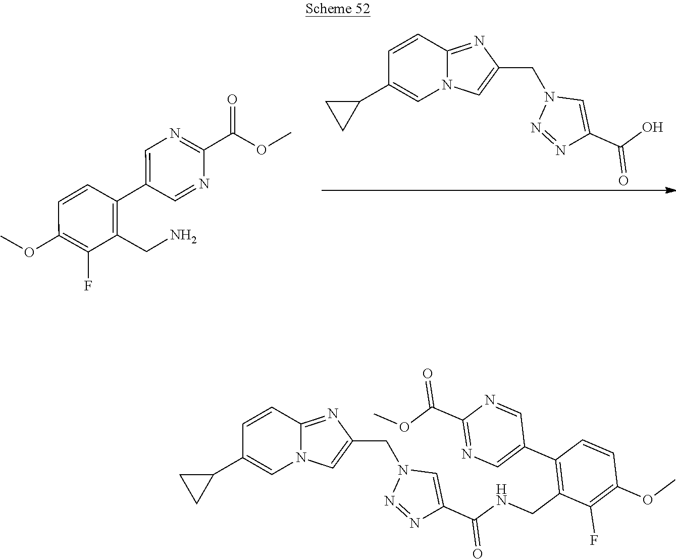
C1(C2=CN=C(C(OC)=O)N=C2)=C(CN)C(F)=C(OC)C=C1.N12C(=NC(CN3N=NC(C(=O)O)=C3)=C1)C=CC(C1CC1)=C2.N12C(=NC(CN3N=NC(C(=O)NCC4=C(C5=CN=C(C(OC)=O)N=C5)C=CC(OC)=C4F)=C3)=C1)C=CC(C1CC1)=C2
